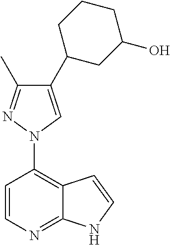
C1=CN=C2C(=C1N1N=C(C)C(C3CCCC(O)C3)=C1)C=CN2
